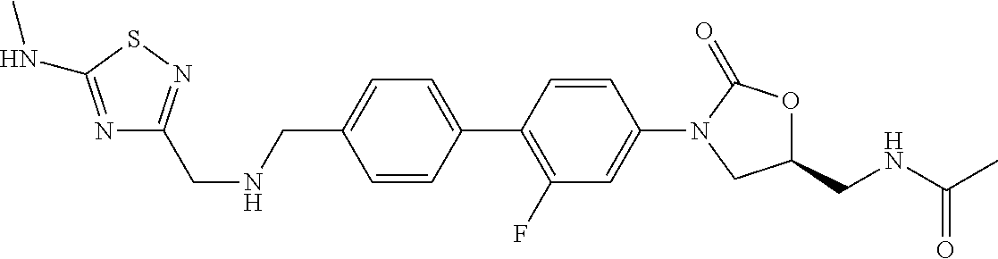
C1(CNCC2=NSC(NC)=N2)=CC=C(C2=C(F)C=C(N3CC(CNC(C)=O)OC3=O)C=C2)C=C1
